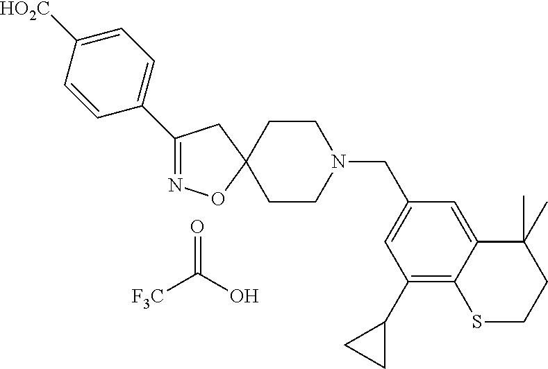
C1(C2=CC=C([HO2C])C=C2)=NOC2(C1)CCN(CC1=CC(C3CC3)=C3C(=C1)C(C)(C)CCS3)CC2.O=C(O)[F3C]
